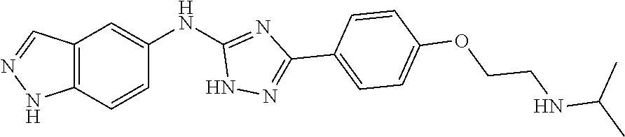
C12=C(C=CC(NC3=NC(C4=CC=C(OCCNC(C)C)C=C4)=NN3)=C1)NN=C2
